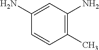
C1(C)=C(N)C=C(N)C=C1
